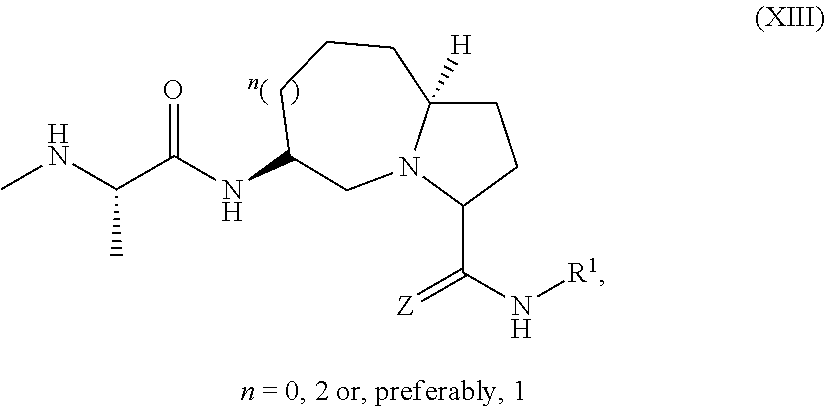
CNC(C(NC1CCCC2([H])CCC(C(=[Z])N[R1])N2C1)=O)C
